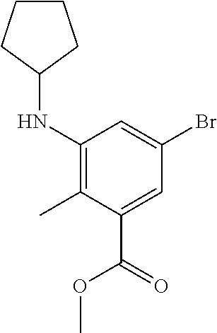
C1(NC2CCCC2)=C(C)C(C(=O)OC)=CC(Br)=C1
